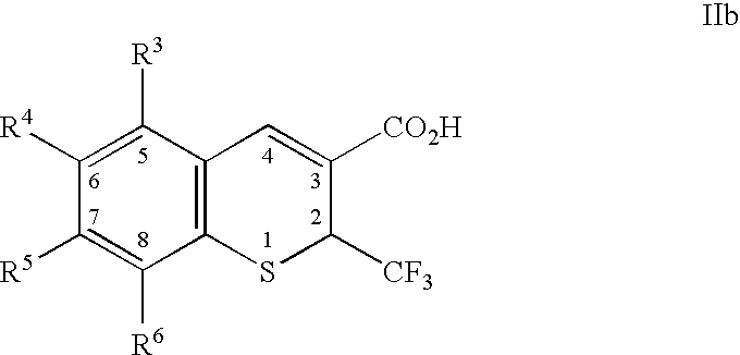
C1([R6])=C([R5])C([R4])=C([R3])C2=C1SC([CF3])C([CO2H])=C2
